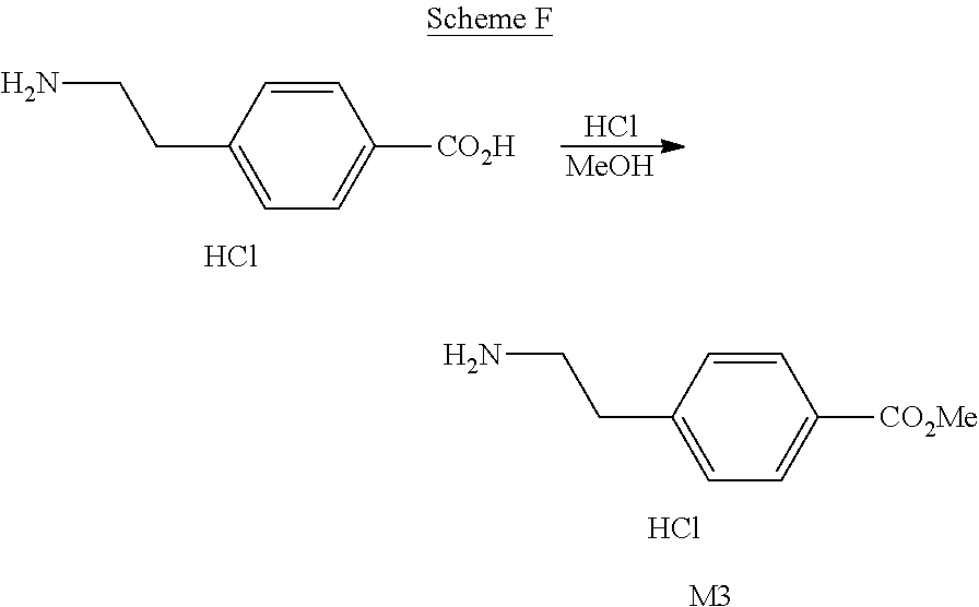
C1=CC(CCN)=CC=C1[CO2H].Cl.Cl.[MeOH].C1=CC(CCN)=CC=C1[CO2Me].Cl.[M3]
